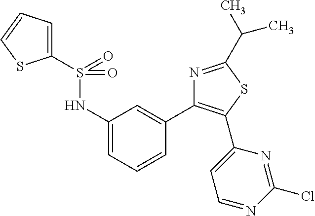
S(NC1=CC=CC(C2=C(C3=CC=NC(Cl)=N3)SC(C(C)C)=N2)=C1)(=O)(=O)C1=CC=CS1
